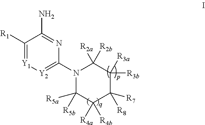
C1([R1])=[Y1][Y2]=C(N2C([R5b])([R5a])C([R4a])([R4b])C([R8])([R7])C([R3b])([R3a])C2([R2a])[R2b])N=C1N
